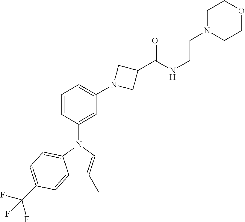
C1=CC(N2C3=CC=C(C(F)(F)F)C=C3C(C)=C2)=CC(N2CC(C(NCCN3CCOCC3)=O)C2)=C1
